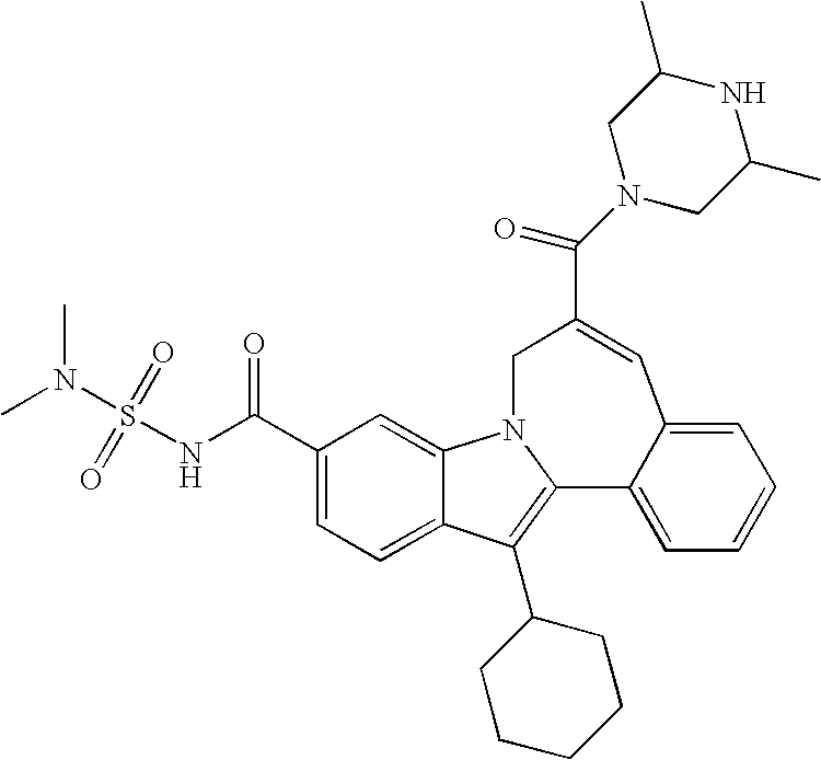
C1(C(NS(N(C)C)(=O)=O)=O)=CC=C2C(=C1)N1C(=C2C2CCCCC2)C2=CC=CC=C2C=C(C(N2CC(C)NC(C)C2)=O)C1
